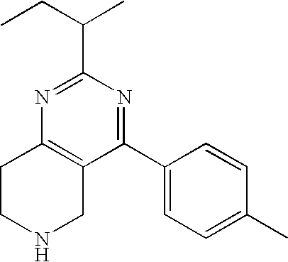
C1CNCC2=C1N=C(C(CC)C)N=C2C1=CC=C(C)C=C1
